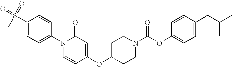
C1(N2C=CC(OC3CCN(C(OC4=CC=C(CC(C)C)C=C4)=O)CC3)=CC2=O)=CC=C(S(=O)(=O)C)C=C1
